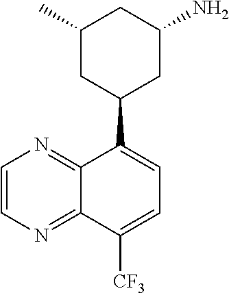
C1(C)CC(C2=CC=C([CF3])C3=NC=CN=C23)CC(N)C1
